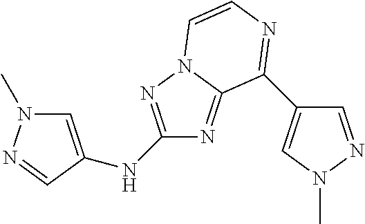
C1=C(NC2=NN3C(=N2)C(C2=CN(C)N=C2)=NC=C3)C=NN1C
